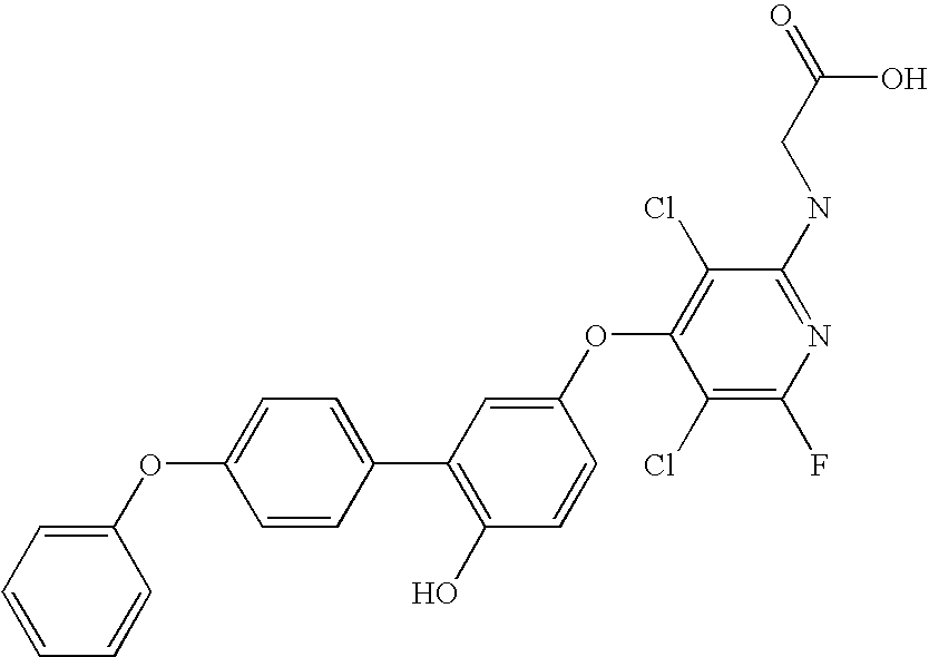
O=C(CNC1=NC(F)=C(Cl)C(OC2=CC(C3=CC=C(OC4=CC=CC=C4)C=C3)=C(O)C=C2)=C1Cl)O
